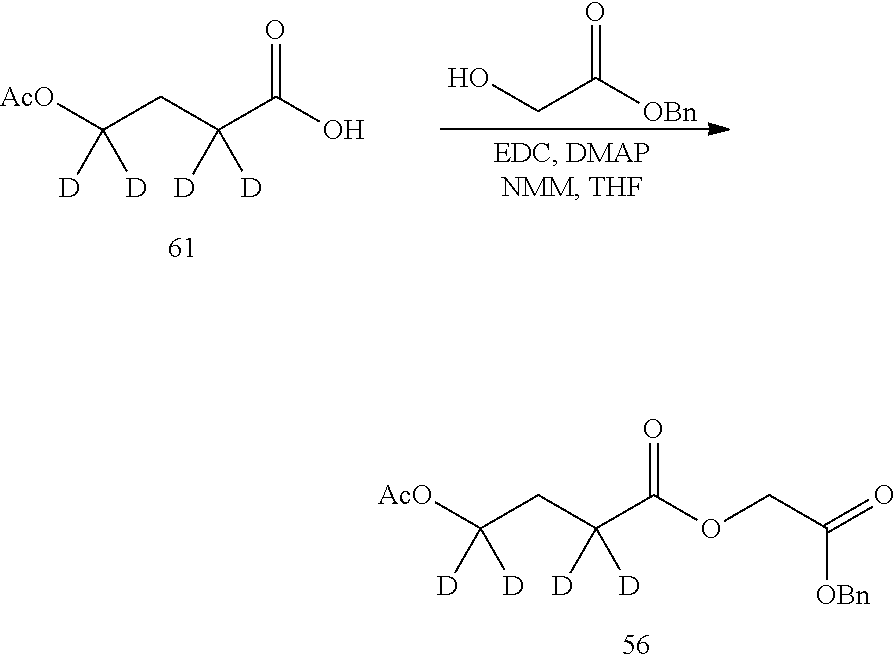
[AcO]C(CC(C(O)=O)([D])[D])([D])[D].OCC([OBn])=O.[AcO]C(CC(C(OCC(=O)[OBn])=O)([D])[D])([D])[D]
